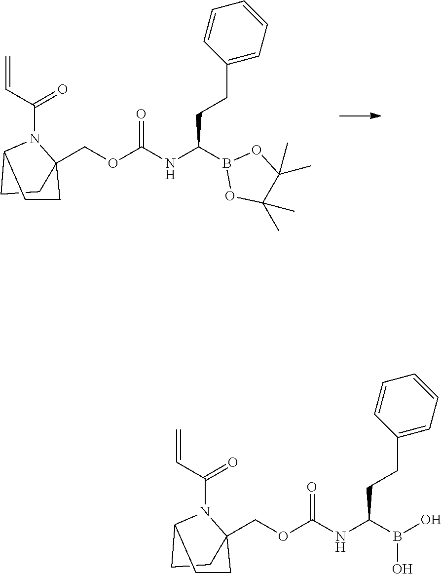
C(OC(=O)NC(CCC1=CC=CC=C1)B1OC(C)(C)C(C)(C)O1)C12CCC(N1C(C=C)=O)CC2.C(OC(=O)NC(CCC1=CC=CC=C1)B(O)O)C12CCC(N1C(C=C)=O)CC2
